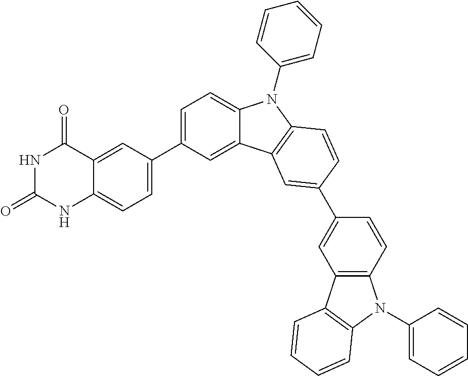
C1=C(C2=CC=C3C(=C2)C(=O)NC(=O)N3)C=C2C(=C1)N(C1=CC=CC=C1)C1=C2C=C(C2=CC3=C(C=C2)N(C2=CC=CC=C2)C2=C3C=CC=C2)C=C1
